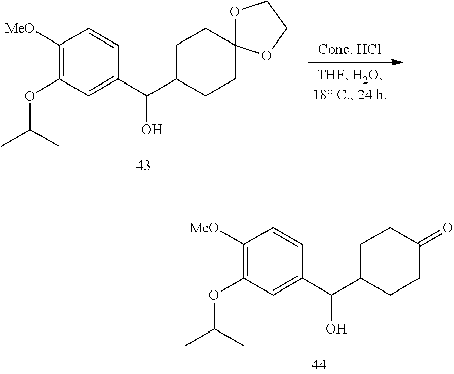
C1([MeO])=C(OC(C)C)C=C(C(O)C2CCC3(CC2)OCCO3)C=C1.C1([MeO])=C(OC(C)C)C=C(C(O)C2CCC(=O)CC2)C=C1
